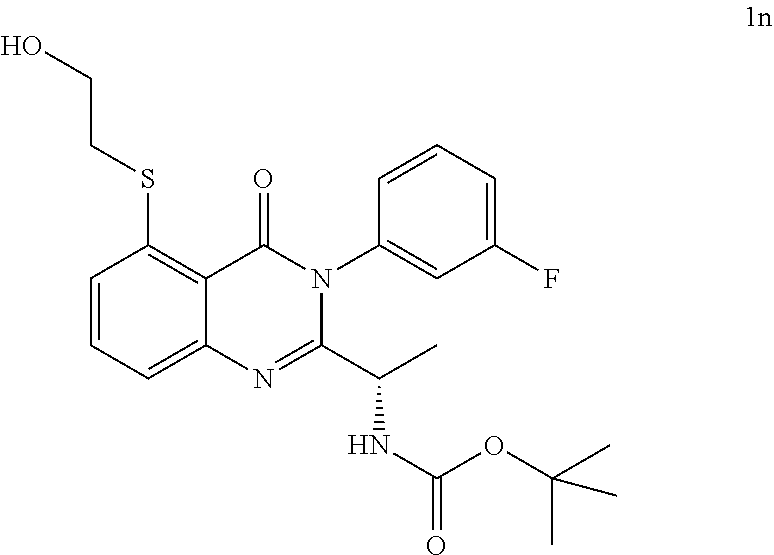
C(CSC1=C2C(=CC=C1)N=C(C(C)NC(=O)OC(C)(C)C)N(C1=CC(F)=CC=C1)C2=O)O
